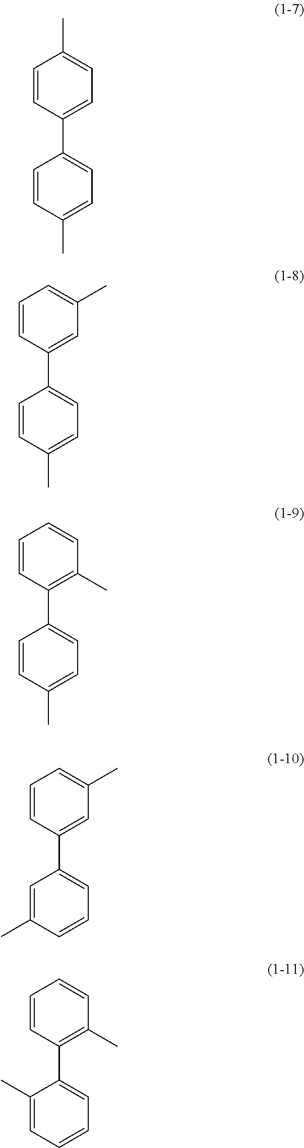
C1=CC(C2=CC=C(C)C=C2)=CC=C1C.C1=CC(C2=CC=C(C)C=C2)=CC(C)=C1.C1=CC(C2=CC=C(C)C=C2)=C(C)C=C1.C1=CC(C2=CC=CC(C)=C2)=CC(C)=C1.C1=CC(C2=CC=CC=C2C)=C(C)C=C1
